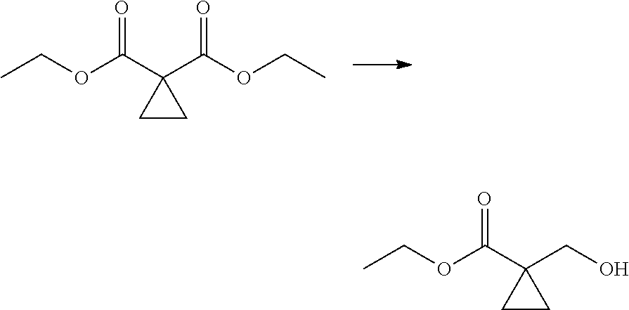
CCOC(C1(C(OCC)=O)CC1)=O.CCOC(C1(CO)CC1)=O
